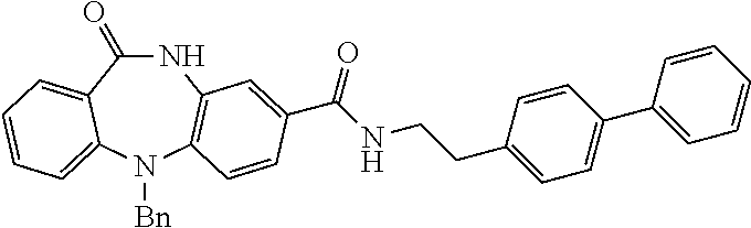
N1C(=O)C2=CC=CC=C2N([Bn])C2=C1C=C(C(NCCC1=CC=C(C3=CC=CC=C3)C=C1)=O)C=C2
